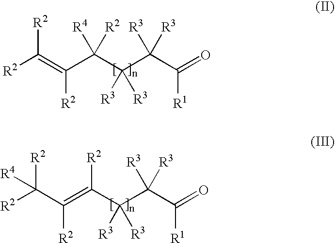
[R2]C(=C(C(C(C(C(=O)[R1])([R3])[R3])([R3])[R3])([R2])[R4])[R2])[R2].[R2]C(C(=C(C(C(C(=O)[R1])([R3])[R3])([R3])[R3])[R2])[R2])([R2])[R4]
